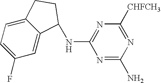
C1(F)=CC=C2C(=C1)C(NC1=NC([CHFCH3])=NC(N)=N1)CC2
